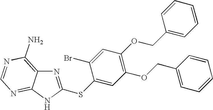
N1=C(SC2=CC(OCC3=CC=CC=C3)=C(OCC3=CC=CC=C3)C=C2Br)NC2=NC=NC(N)=C12
